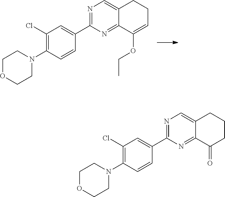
C1(Cl)=C(N2CCOCC2)C=CC(C2=NC=C3C(=N2)C(OCC)=CCC3)=C1.C1(Cl)=C(N2CCOCC2)C=CC(C2=NC=C3C(=N2)C(=O)CCC3)=C1
